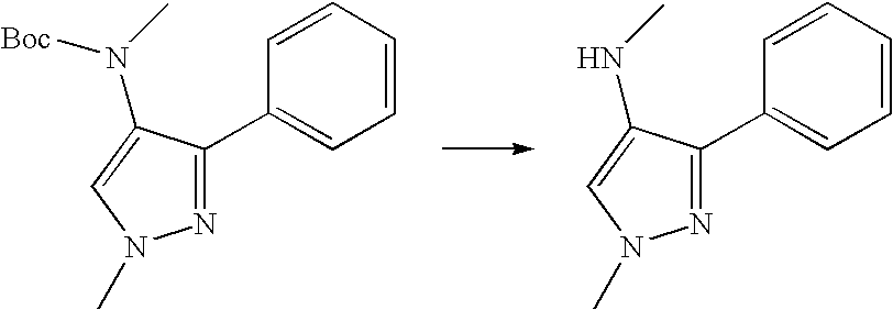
N1=C(C2=CC=CC=C2)C(NC)=CN1C.N1=C(C2=CC=CC=C2)C(N(C)[Boc])=CN1C
